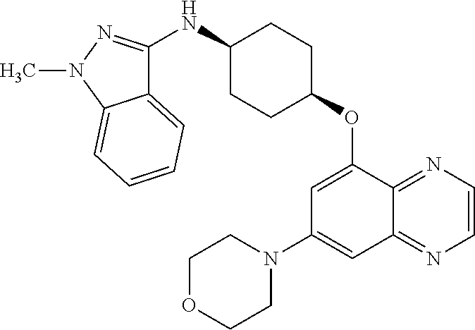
N(C1CCC(OC2=CC(N3CCOCC3)=CC3=NC=CN=C23)CC1)C1=NN(C)C2=CC=CC=C12
